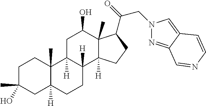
C1C(C)(O)CC2([H])C(C)(C1)C1([H])C([H])(CC2)C2([H])C(C)(C(O)C1)C(C(CN1N=C3C(=C1)C=CN=C3)=O)CC2
